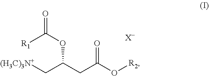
O=C(OC(CC(O[R2])=O)C[(H3C)3N+])[R1].[X-]
